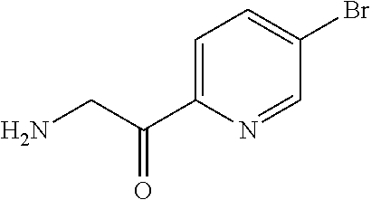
C1=C(C(=O)CN)N=CC(Br)=C1
